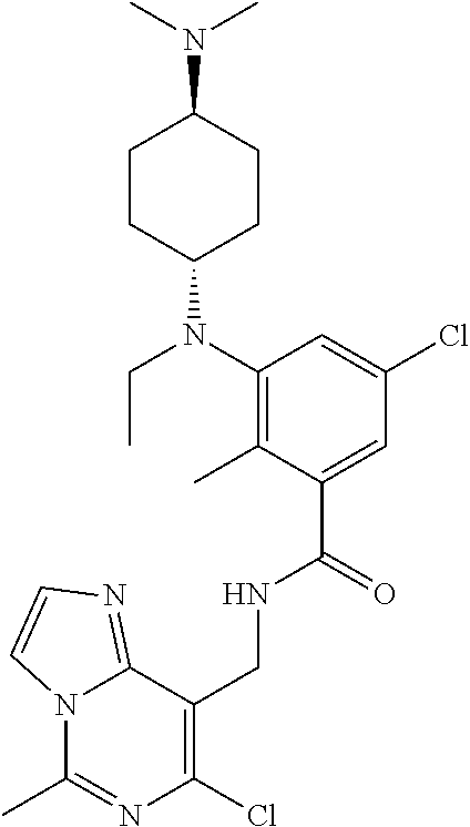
C1(CNC(C2=CC(Cl)=CC(N(C3CCC(N(C)C)CC3)CC)=C2C)=O)=C(Cl)N=C(C)N2C1=NC=C2
